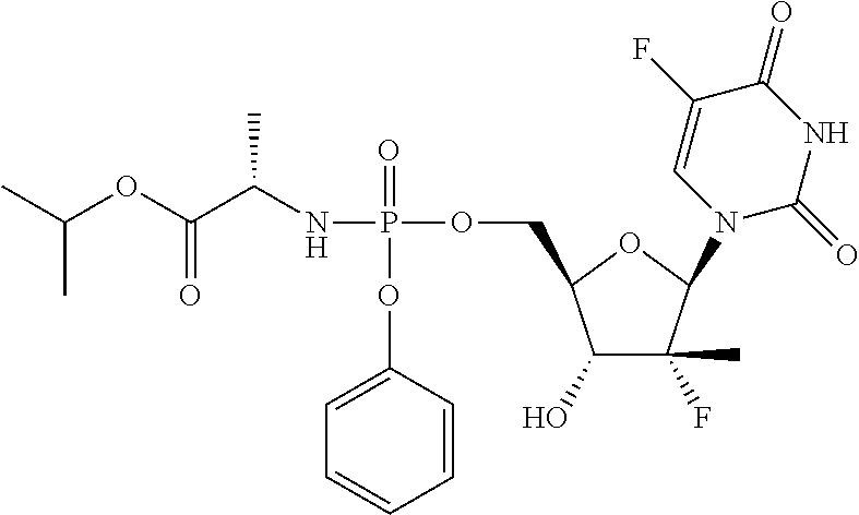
C1(O)C(F)(C)C(N2C=C(F)C(=O)NC2=O)OC1COP(NC(C(OC(C)C)=O)C)(=O)OC1=CC=CC=C1
